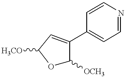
O1C([OCH3])C(C2=CC=NC=C2)=CC1[H3CO]
